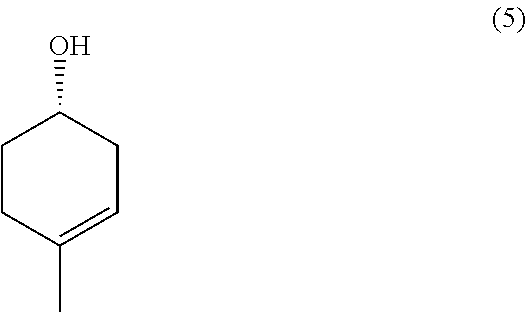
C1(O)CCC(C)=CC1
